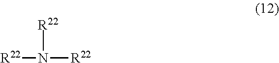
[R22]N([R22])[R22]
